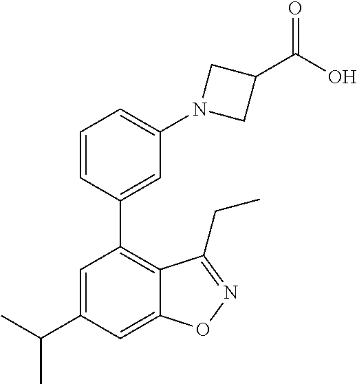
C1=CC(C2=C3C(=CC(C(C)C)=C2)ON=C3CC)=CC(N2CC(C(O)=O)C2)=C1
